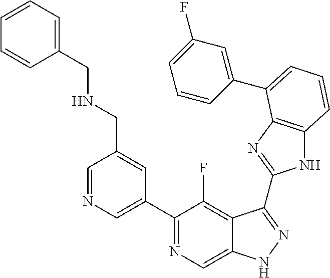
C1=NC=C(C2=NC=C3C(=C2F)C(C2=NC4=C(N2)C=CC=C4C2=CC(F)=CC=C2)=NN3)C=C1CNCC1=CC=CC=C1
